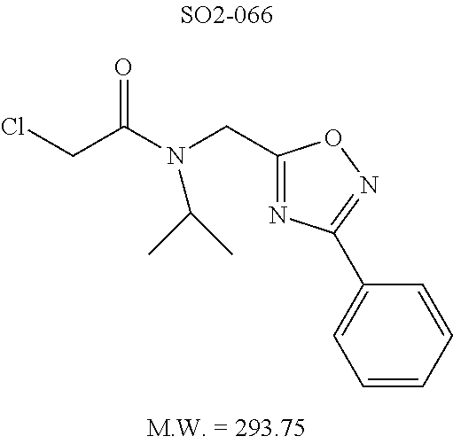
ClCC(N(C(C)C)CC1=NC(C2=CC=CC=C2)=NO1)=O
